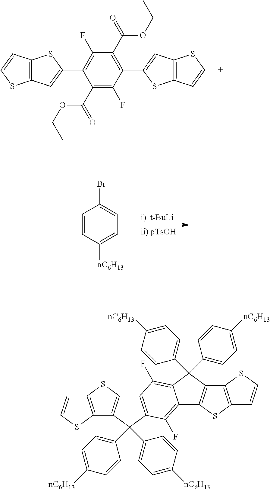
C1=CC([nC6H13])=CC=C1Br.C1(C2=CC3=C(S2)C=CS3)=C(C(=O)OCC)C(F)=C(C2=CC3=C(S2)C=CS3)C(C(=O)OCC)=C1F.C12=C(C(C3=CC=C([nC6H13])C=C3)(C3=CC=C([nC6H13])C=C3)C3=C1SC1=C3SC=C1)C(F)=C1C(=C2F)C(C2=CC=C([nC6H13])C=C2)(C2=CC=C([nC6H13])C=C2)C2=C1SC1=C2SC=C1
